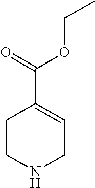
C1CNCC=C1C(=O)OCC
